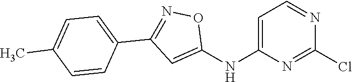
C1=C(NC2=CC(C3=CC=C(C)C=C3)=NO2)N=C(Cl)N=C1
